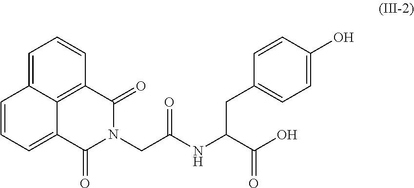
C1=C2C3=C(C=C1)C(=O)N(CC(NC(C(O)=O)CC1=CC=C(O)C=C1)=O)C(=O)C3=CC=C2
